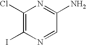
ClC1=C(I)N=CC(N)=N1
